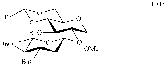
C1([BnO])C(OC2CC([BnO])C([BnO])C(C)O2)C([OMe])OC2C1OC([Ph])OC2
